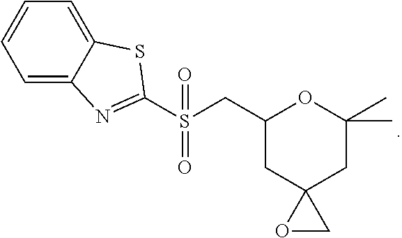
C1(CS(C2=NC3=CC=CC=C3S2)(=O)=O)CC2(CC(C)(C)O1)OC2
